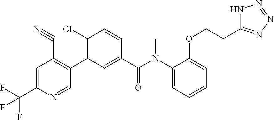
C1=C(C(F)(F)F)N=CC(C2=C(Cl)C=CC(C(N(C3=CC=CC=C3OCCC3=NN=NN3)C)=O)=C2)=C1C#N
